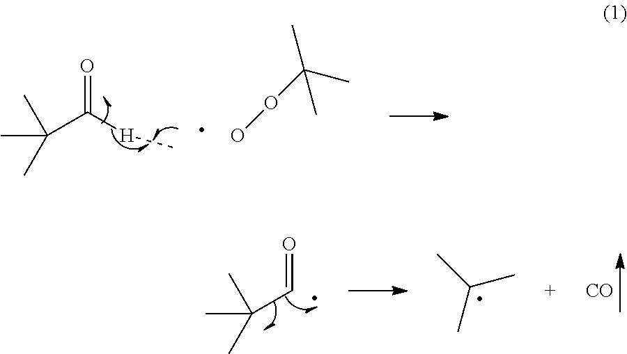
CC(C([H]C)=O)(C)C.O(C(C)(C)C)O.CC(C=O)(C)C.C(C)(C)C.[CO]
